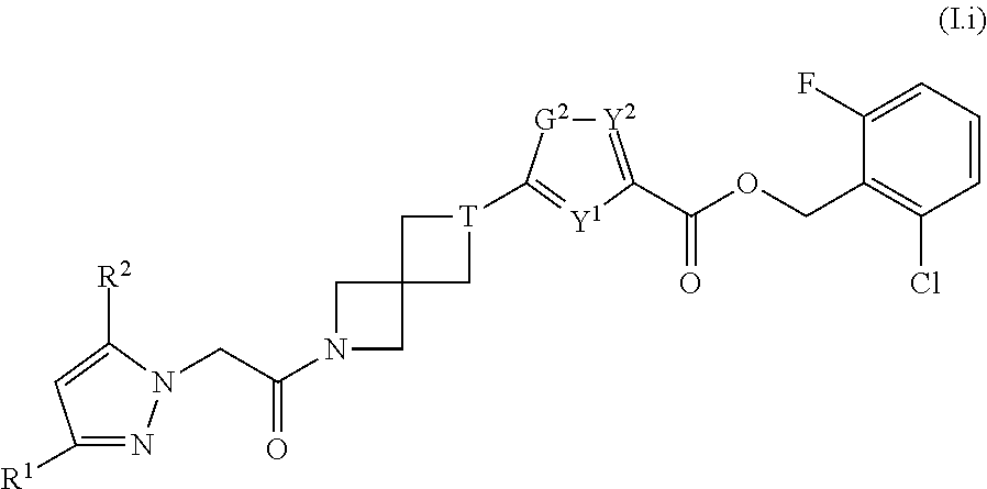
C1([R1])=NN(CC(N2CC3(C2)C[T](C2=[Y1]C(C(OCC4=C(Cl)C=CC=C4F)=O)=[Y2][G2]2)C3)=O)C([R2])=C1
